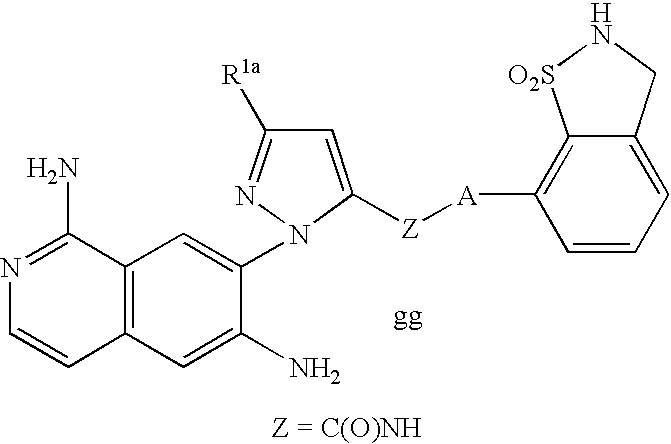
C1(N2N=C([R1a])C=C2[Z][A]C2=C3C(=CC=C2)CN[O2S]3)=CC2=C(C=C1N)C=CN=C2N
